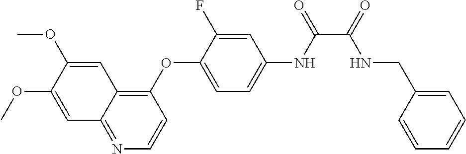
C1=C(OC)C(OC)=CC2=C(OC3=CC=C(NC(=O)C(=O)NCC4=CC=CC=C4)C=C3F)C=CN=C12
